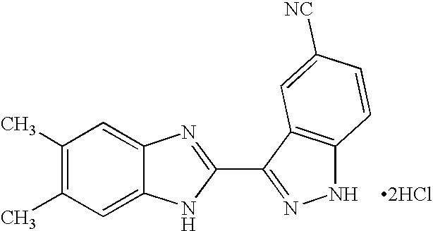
C1=C2C(=CC(C)=C1C)N=C(C1=NNC3=C1C=C([NC])C=C3)N2.[2HCl]
